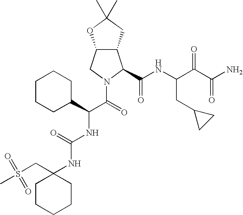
C12C(CN(C(C(NC(=O)NC3(CS(=O)(=O)C)CCCCC3)C3CCCCC3)=O)C1C(NC(C(C(N)=O)=O)CC1CC1)=O)OC(C)(C)C2
